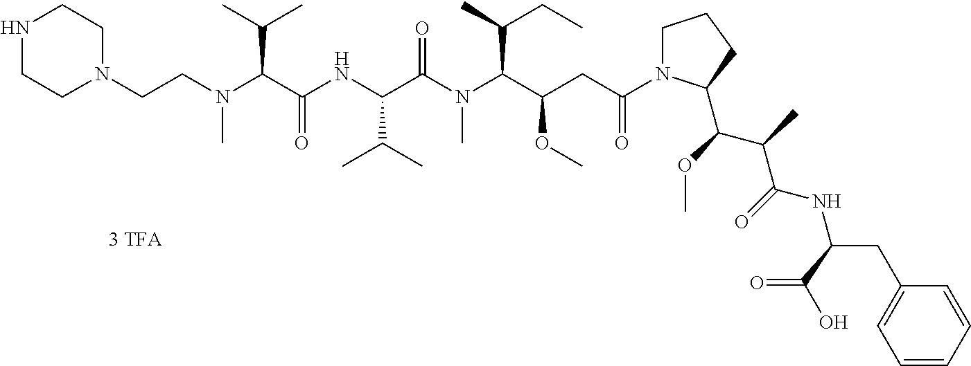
N1(CCN(C(C(NC(C(N(C(C(CC(=O)N2CCCC2C(C(C)C(=O)NC(CC2=CC=CC=C2)C(=O)O)OC)OC)C(C)CC)C)=O)C(C)C)=O)C(C)C)C)CCNCC1
